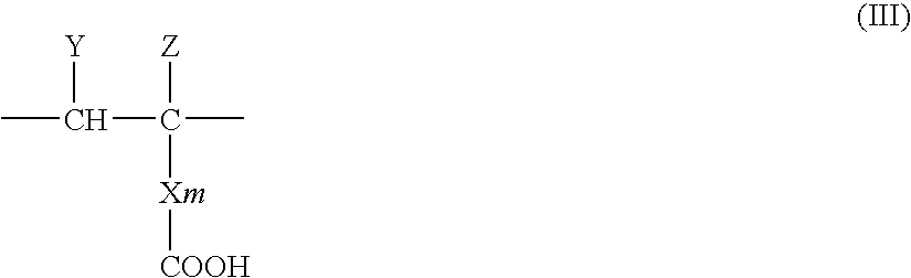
CC(C(C)([Z])[Xm][COOH])[Y]
